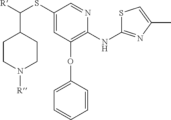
S(C1=CC(OC2=CC=CC=C2)=C(NC2=NC(C)=CS2)N=C1)C([R])C1CCN([R])CC1
